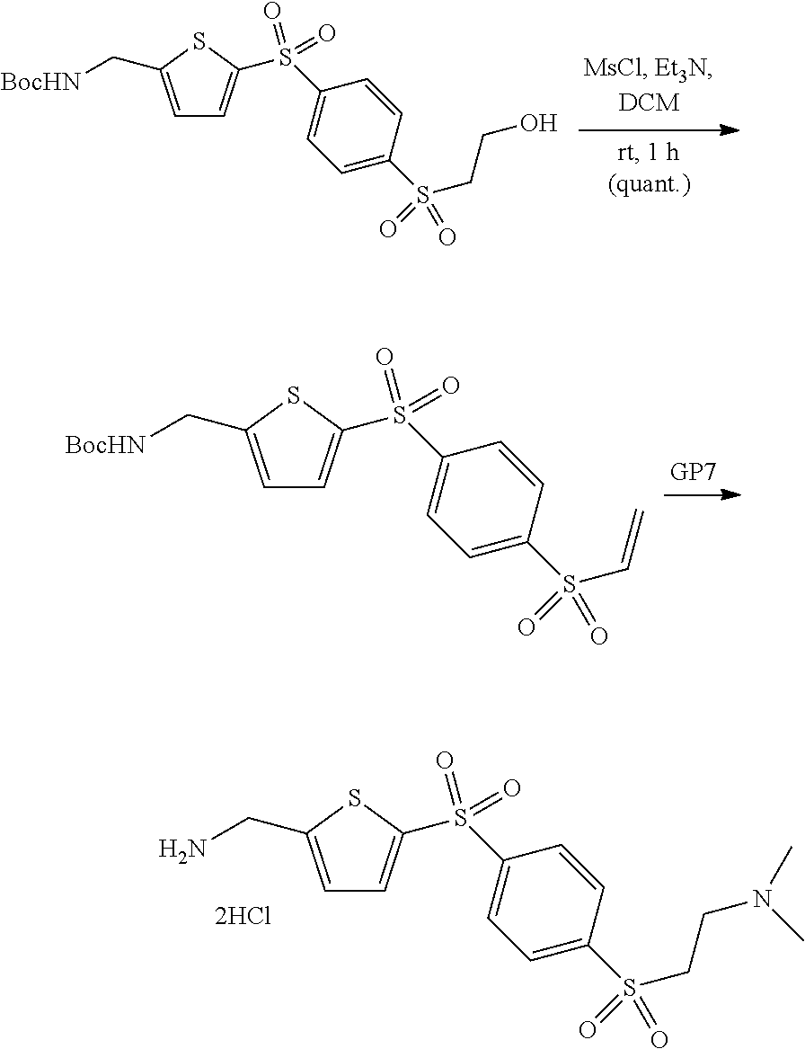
C1=C(C[BocHN])SC(S(C2=CC=C(S(CCO)(=O)=O)C=C2)(=O)=O)=C1.C1=C(C[BocHN])SC(S(C2=CC=C(S(C=C)(=O)=O)C=C2)(=O)=O)=C1.C1=C(CN)SC(S(C2=CC=C(S(CCN(C)C)(=O)=O)C=C2)(=O)=O)=C1
